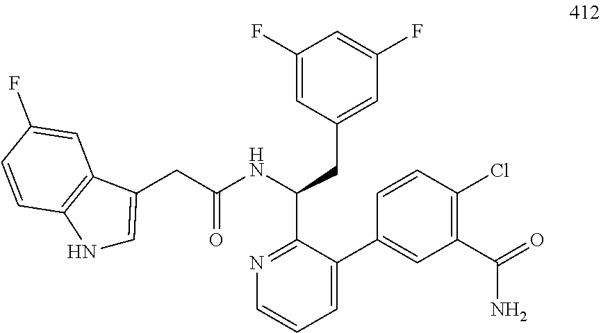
C(C(NC(CC1=CC(F)=CC(F)=C1)C1=NC=CC=C1C1=CC(C(N)=O)=C(Cl)C=C1)=O)C1=CNC2=C1C=C(F)C=C2
